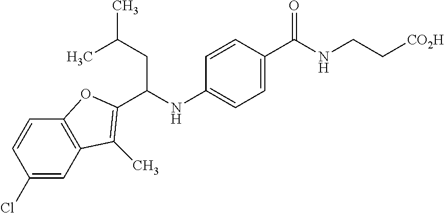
C1(Cl)=CC2=C(C=C1)OC(C(NC1=CC=C(C(NCC[CO2H])=O)C=C1)CC(C)C)=C2C
